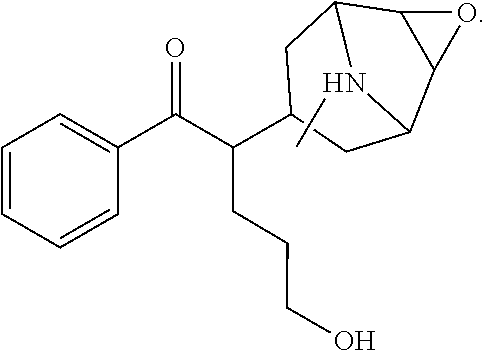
C(CCO)C(C(C1=CC=CC=C1)=O)C1CC2C3C(C(C1)N2C)O3
